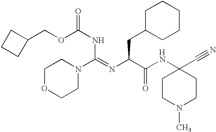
C1CN(C)CCC1(C#N)NC(C(N=C(NC(OCC1CCC1)=O)N1CCOCC1)CC1CCCCC1)=O.[H]
